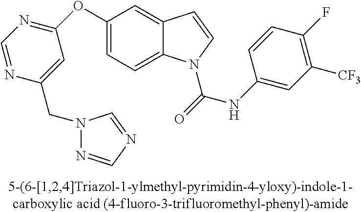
C1(OC2=NC=NC(CN3N=CN=C3)=C2)=CC=C2C(=C1)C=CN2C(=O)NC1=CC([CF3])=C(F)C=C1
